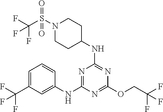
FC(C1=CC=CC(NC2=NC(NC3CCN(S(C(F)(F)F)(=O)=O)CC3)=NC(OCC(F)(F)F)=N2)=C1)(F)F
